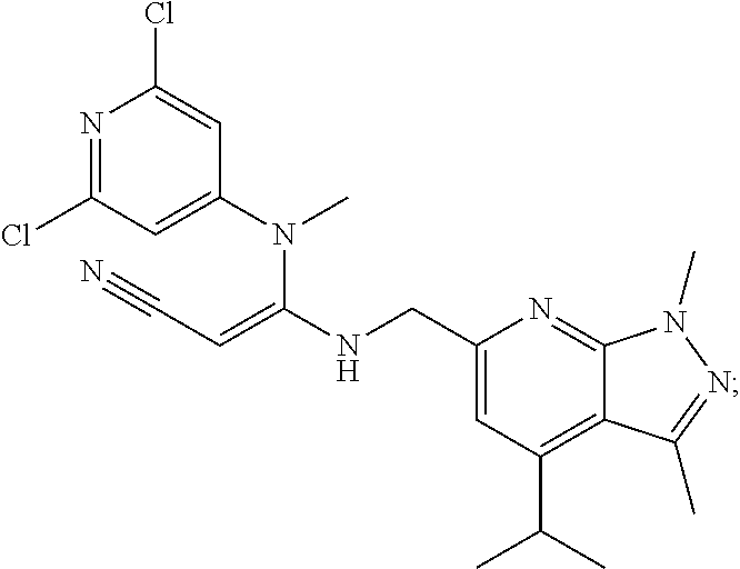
N1=C(Cl)C=C(N(C(NCC2=CC(C(C)C)=C3C(=N2)N(C)N=C3C)=CC#N)C)C=C1Cl
